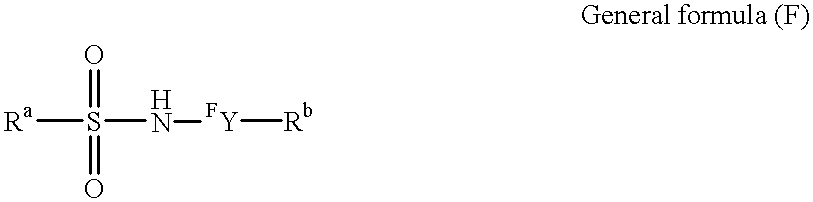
[Ra]S(=O)(=O)N[FY][Rb]
